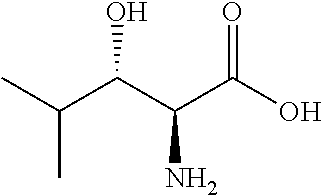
CC(C(C(C(O)=O)N)O)C
